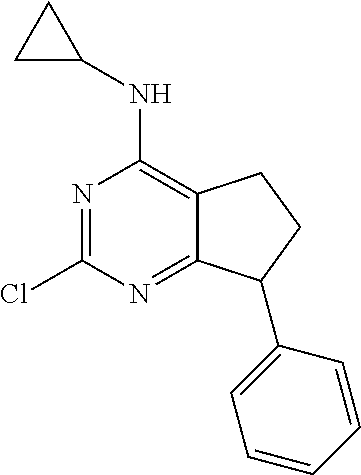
N1=C(Cl)N=C2C(=C1NC1CC1)CCC2C1=CC=CC=C1
